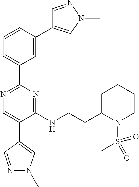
N1=C(C2=CC=CC(C3=CN(C)N=C3)=C2)N=C(NCCC2N(S(C)(=O)=O)CCCC2)C(C2=CN(C)N=C2)=C1
